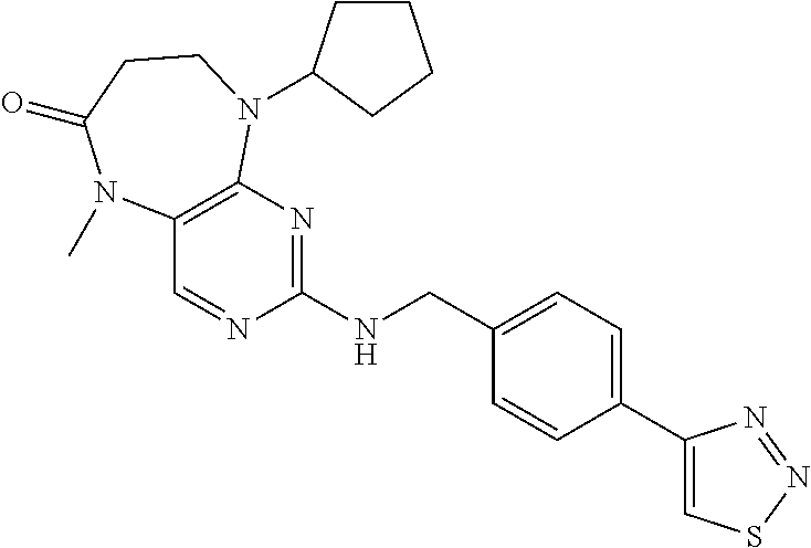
C(NC1=NC2=C(C=N1)N(C)C(=O)CCN2C1CCCC1)C1=CC=C(C2=CSN=N2)C=C1
